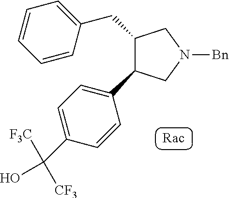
C1=CC(CC2C(C3=CC=C(C(O)([F3C])[CF3])C=C3)CN([Bn])C2)=CC=C1
